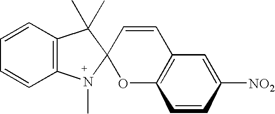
C12=C(C=CC=C1)C(C)(C)C1(N2C)OC2=C(C=C1)C=C([NO2])C=C2
